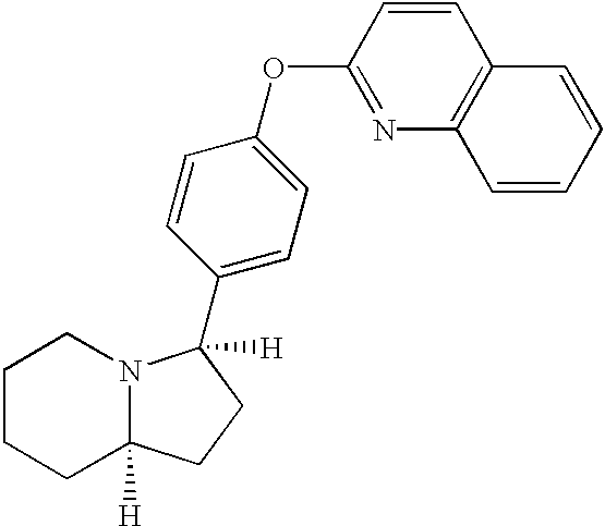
C1(C2([H])N3C([H])(CCCC3)CC2)=CC=C(OC2=NC3=C(C=C2)C=CC=C3)C=C1
